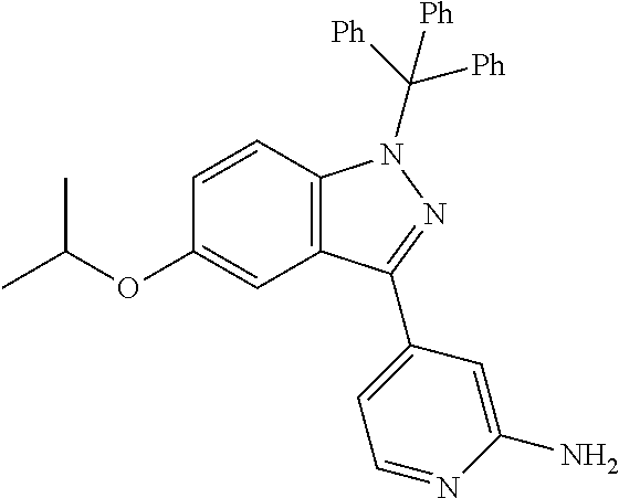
C1=CC2=C(C=C1OC(C)C)C(C1=CC=NC(N)=C1)=NN2C([Ph])([Ph])[Ph]
